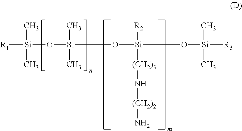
O([Si](O[Si](O[Si]([R3])(C)C)([R2])[(CH2)3]N[(CH2)2]N)(C)C)[Si]([R1])(C)C
